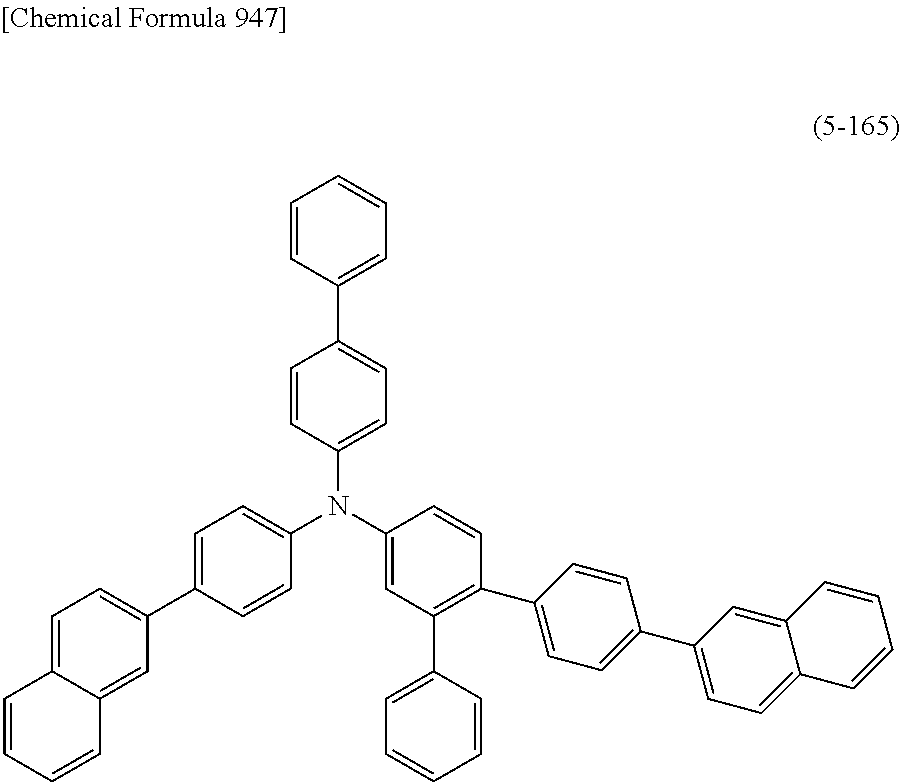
C1=CC(C2=CC=C(N(C3=CC=C(C4=CC=C5C(=C4)C=CC=C5)C=C3)C3=CC(C4=CC=CC=C4)=C(C4=CC=C(C5=CC=C6C(=C5)C=CC=C6)C=C4)C=C3)C=C2)=CC=C1
